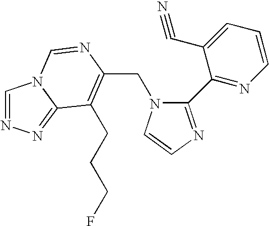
C(N1C(C2=NC=CC=C2C#N)=NC=C1)C1=C(CCCF)C2=NN=CN2C=N1
